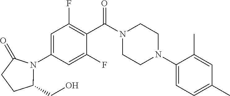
C1=C(N2C(CO)CCC2=O)C=C(F)C(C(N2CCN(C3=CC=C(C)C=C3C)CC2)=O)=C1F
